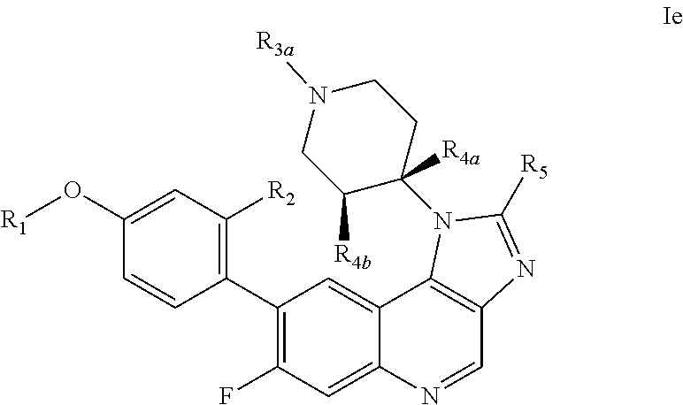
C1(C2=C([R2])C=C(O[R1])C=C2)=C(F)C=C2C(=C1)C1=C(C=N2)N=C([R5])N1C1([R4a])C([R4b])CN([R3a])CC1
